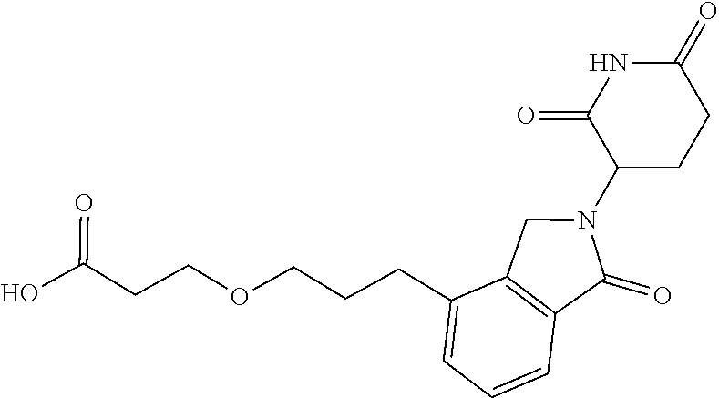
C1(N2CC3=C(C2=O)C=CC=C3CCCOCCC(O)=O)CCC(=O)NC1=O
